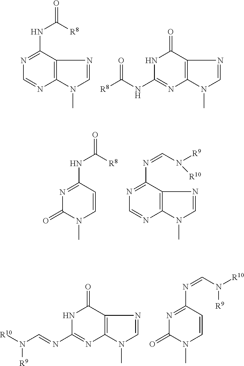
C12=C(C(NC(=O)[R8])=NC=N1)N=CN2C.C12=C(C(=O)NC(NC([R8])=O)=N1)N=CN2C.C1=CC(NC(=O)[R8])=NC(=O)N1C.C12=C(C(N=CN([R9])[R10])=NC=N1)N=CN2C.C1(=O)NC(N=CN([R10])[R9])=NC2=C1N=CN2C.C1=CC(N=CN([R10])[R9])=NC(=O)N1C
